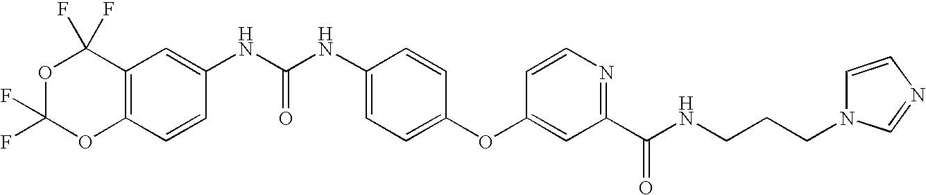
O1C2=C(C(F)(F)OC1(F)F)C=C(NC(NC1=CC=C(OC3=CC(C(NCCCN4C=NC=C4)=O)=NC=C3)C=C1)=O)C=C2
